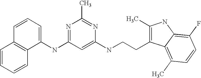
C1(NC2=NC(C)=NC(NCCC3=C(C)NC4=C(F)C=CC(C)=C34)=C2)=CC=CC2=C1C=CC=C2
